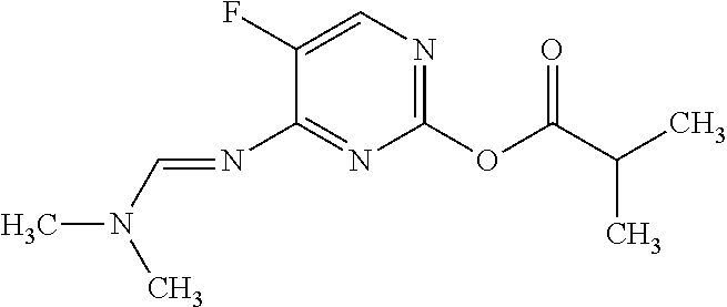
C1(OC(C(C)C)=O)=NC=C(F)C(N=CN(C)C)=N1
